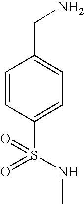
C1=CC(S(=O)(NC)=O)=CC=C1CN
